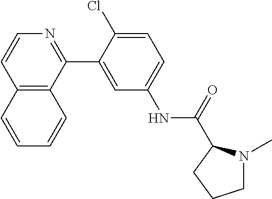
C12=C(C(C3=CC(NC(=O)C4N(C)CCC4)=CC=C3Cl)=NC=C1)C=CC=C2
